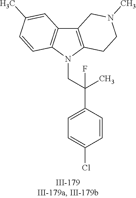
N1(CC(C2=CC=C(Cl)C=C2)(C)F)C2=C(C3=C1C=CC(C)=C3)CN(C)CC2
